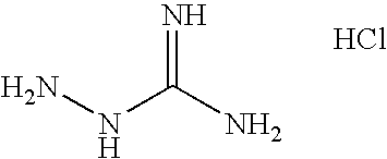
NNC(N)=N.Cl
